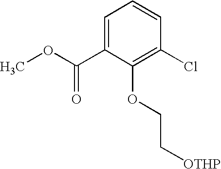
C1=C(C(OC)=O)C(OCC[OTHP])=C(Cl)C=C1
